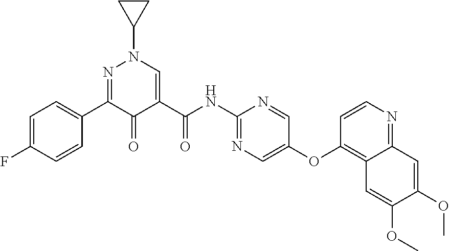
C1=C(F)C=CC(C2=NN(C3CC3)C=C(C(NC3=NC=C(OC4=C5C(=NC=C4)C=C(OC)C(OC)=C5)C=N3)=O)C2=O)=C1
